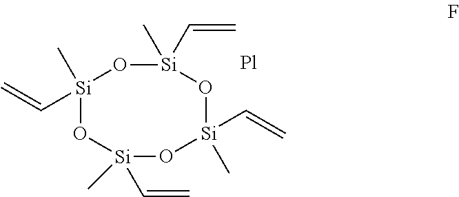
O1[Si](C)(C=C)O[Si](C=C)(C)O[Si](C=C)(C)O[Si]1(C)C=C
